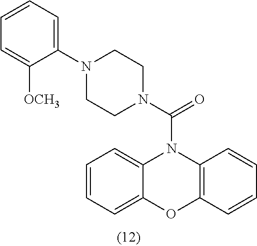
C1=CC=C2C(=C1)N(C(N1CCN(C3=CC=CC=C3[OCH3])CC1)=O)C1=C(O2)C=CC=C1
